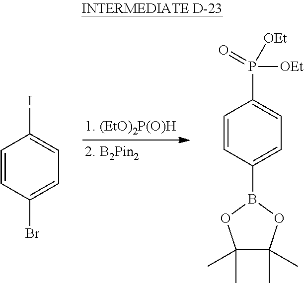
C1=CC(Br)=CC=C1I.C1=CC(B2OC(C)(C)C(C)(C)O2)=CC=C1P(=O)([OEt])[OEt]
